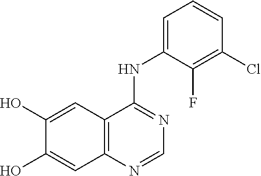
C12=C(C=C(O)C(O)=C1)C(NC1=CC=CC(Cl)=C1F)=NC=N2
